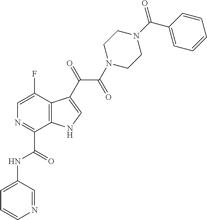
C1(C(=O)NC2=CC=CN=C2)=NC=C(F)C2=C1NC=C2C(=O)C(=O)N1CCN(C(C2=CC=CC=C2)=O)CC1
